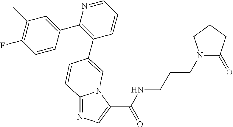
C1=CC(C2=C(C3=CN4C(=NC=C4C(NCCCN4C(=O)CCC4)=O)C=C3)C=CC=N2)=CC(C)=C1F
